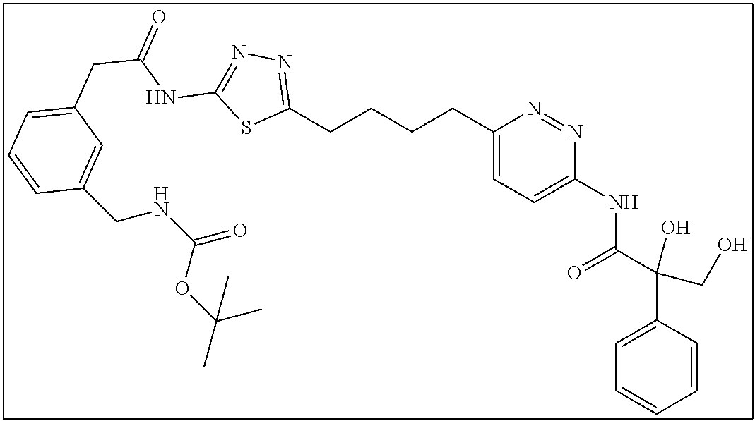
C1(CCCCC2=CC=C(NC(C(CO)(C3=CC=CC=C3)O)=O)N=N2)=NN=C(NC(CC2=CC=CC(CNC(=O)OC(C)(C)C)=C2)=O)S1
